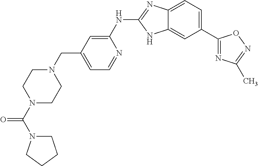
C12=CC=C(C3=NC(C)=NO3)C=C1NC(NC1=CC(CN3CCN(C(=O)N4CCCC4)CC3)=CC=N1)=N2
